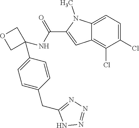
C1=C2C(=C(Cl)C(Cl)=C1)C=C(C(NC1(C3=CC=C(CC4=NN=NN4)C=C3)COC1)=O)N2C
